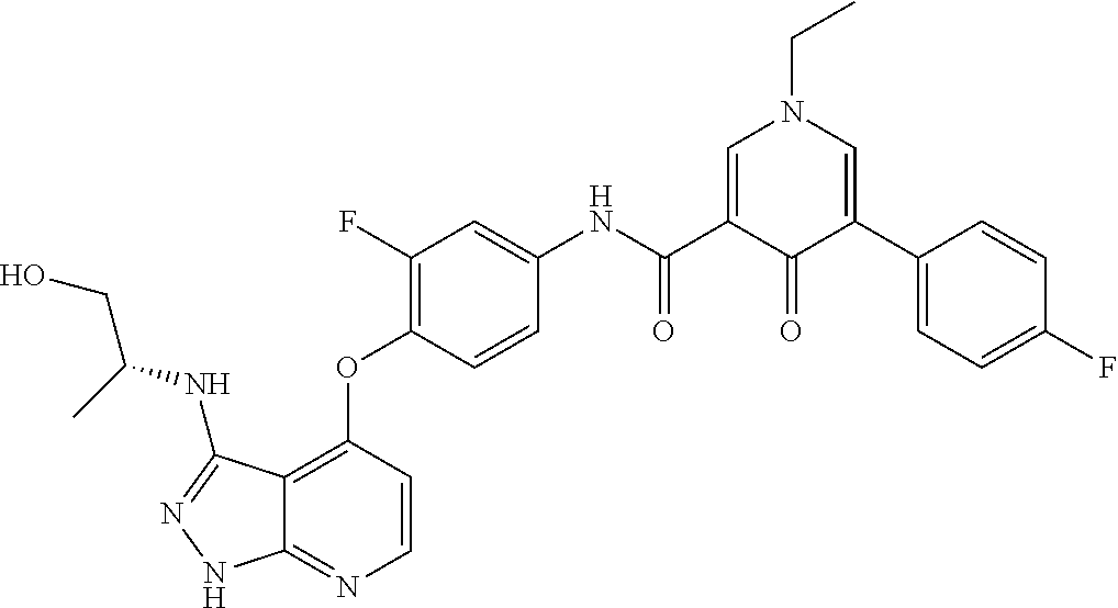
C12=C(OC3=C(F)C=C(NC(C4=CN(CC)C=C(C5=CC=C(F)C=C5)C4=O)=O)C=C3)C=CN=C1NN=C2NC(CO)C
